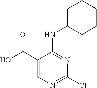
C1(C(O)=O)=CN=C(Cl)N=C1NC1CCCCC1
